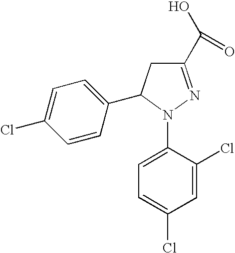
C1(C(O)=O)=NN(C2=CC=C(Cl)C=C2Cl)C(C2=CC=C(Cl)C=C2)C1
